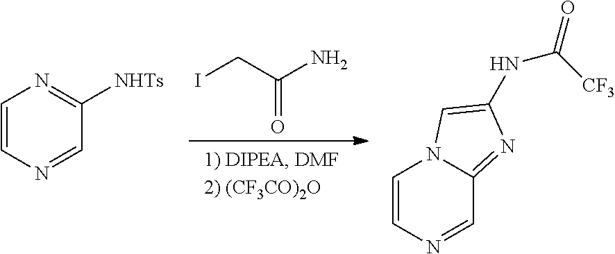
C1=CN=CC([NHTs])=N1.C1=CN=CC2=NC(NC(=O)[CF3])=CN12.C(=O)(N)CI
